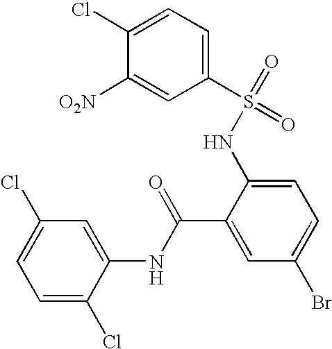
C1=C(Cl)C(NC(C2=CC(Br)=CC=C2NS(C2=CC=C(Cl)C([O2N])=C2)(=O)=O)=O)=CC(Cl)=C1
